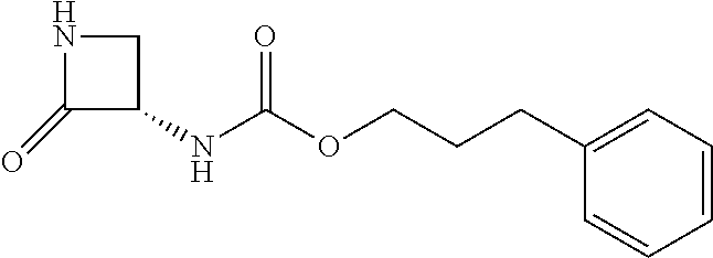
C1(=O)C(NC(OCCCC2=CC=CC=C2)=O)CN1
